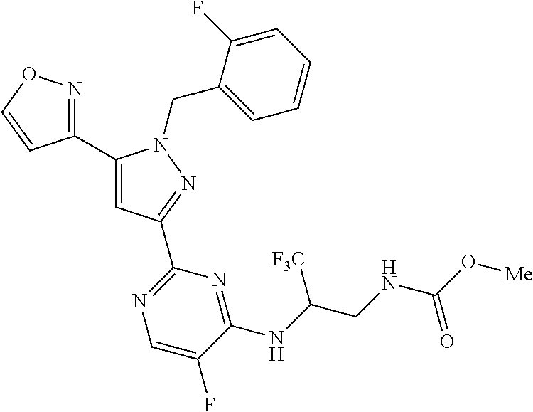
C1(C2=NOC=C2)=CC(C2=NC=C(F)C(NC(CNC(O[Me])=O)[F3C])=N2)=NN1CC1=CC=CC=C1F
